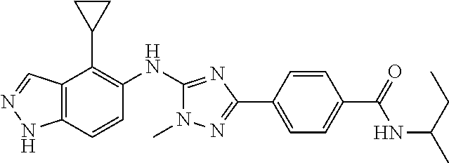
C12=C(C=CC(NC3=NC(C4=CC=C(C(=O)NC(CC)C)C=C4)=NN3C)=C1C1CC1)NN=C2
